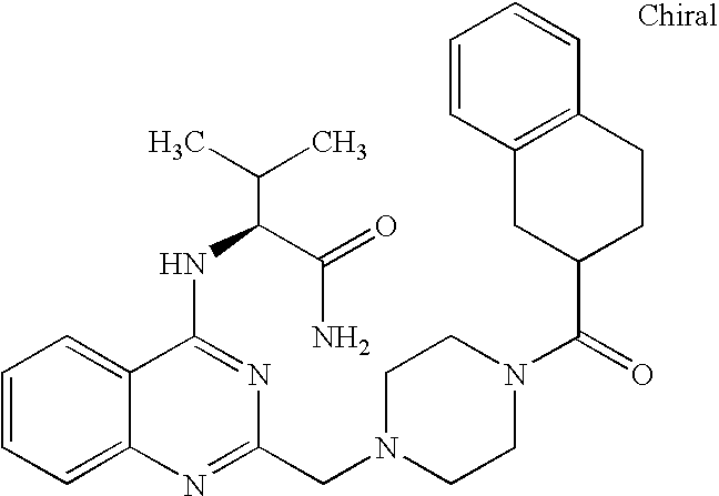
C1=CC=C2C(=C1)C(NC(C(N)=O)C(C)C)=NC(CN1CCN(C(=O)C3CCC4=C(C3)C=CC=C4)CC1)=N2
